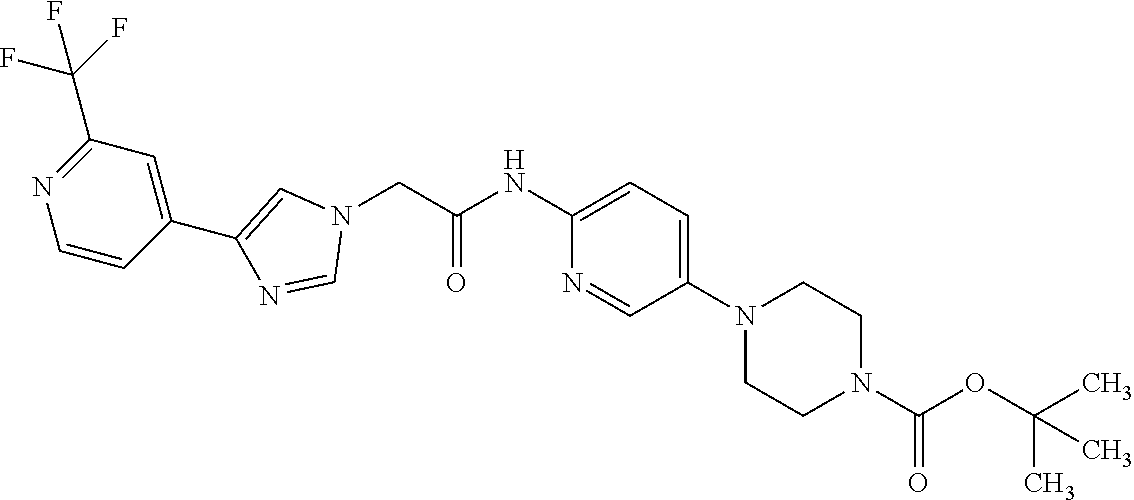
C1(NC(=O)CN2C=C(C3=CC(C(F)(F)F)=NC=C3)N=C2)=CC=C(N2CCN(C(OC(C)(C)C)=O)CC2)C=N1
